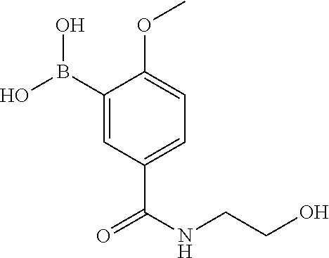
C1(B(O)O)=CC(C(=O)NCCO)=CC=C1OC
